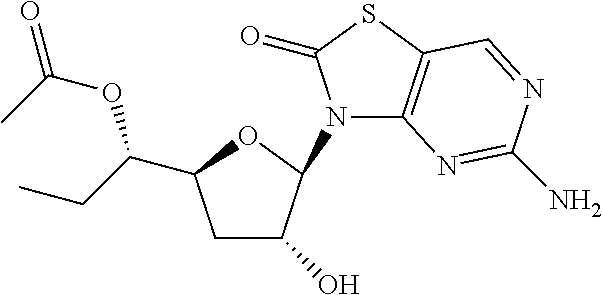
C1C(O)C(N2C3=C(SC2=O)C=NC(N)=N3)OC1C(CC)OC(=O)C
